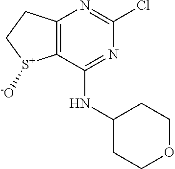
C12=C(C(NC3CCOCC3)=NC(Cl)=N1)[S+]([-O])CC2
